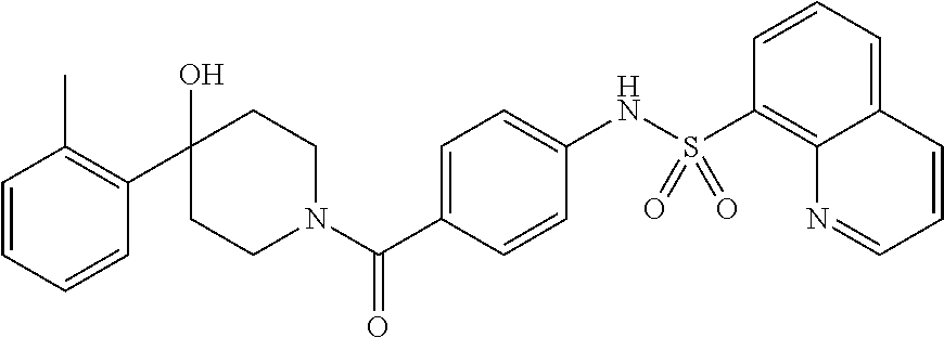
C1=CC=CC(C2(O)CCN(C(C3=CC=C(NS(C4=C5C(=CC=C4)C=CC=N5)(=O)=O)C=C3)=O)CC2)=C1C
